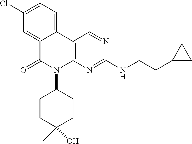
C1(Cl)=CC=C2C(=C1)C(=O)N(C1CCC(O)(C)CC1)C1=C2C=NC(NCCC2CC2)=N1
